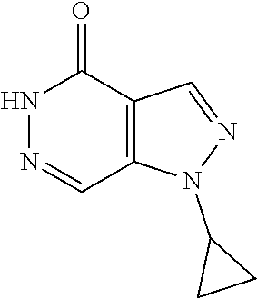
N1=CC2=C(C(=O)N1)C=NN2C1CC1
